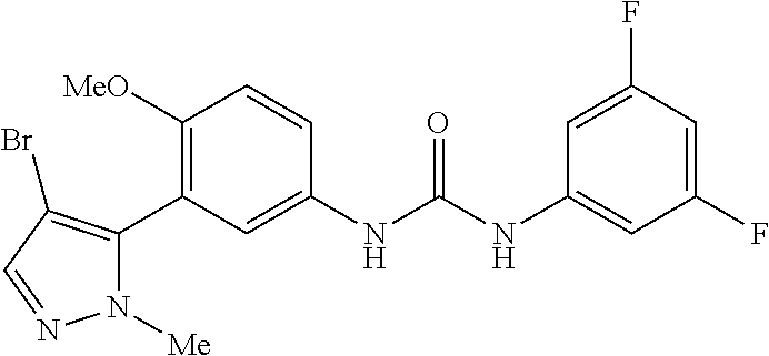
C1([OMe])=C(C2=C(Br)C=NN2[Me])C=C(NC(=O)NC2=CC(F)=CC(F)=C2)C=C1
